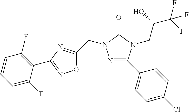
N1=C(C2=CC=C(Cl)C=C2)N(CC(C(F)(F)F)O)C(=O)N1CC1=NC(C2=C(F)C=CC=C2F)=NO1
